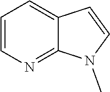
C12=NC=CC=C1C=CN2C
